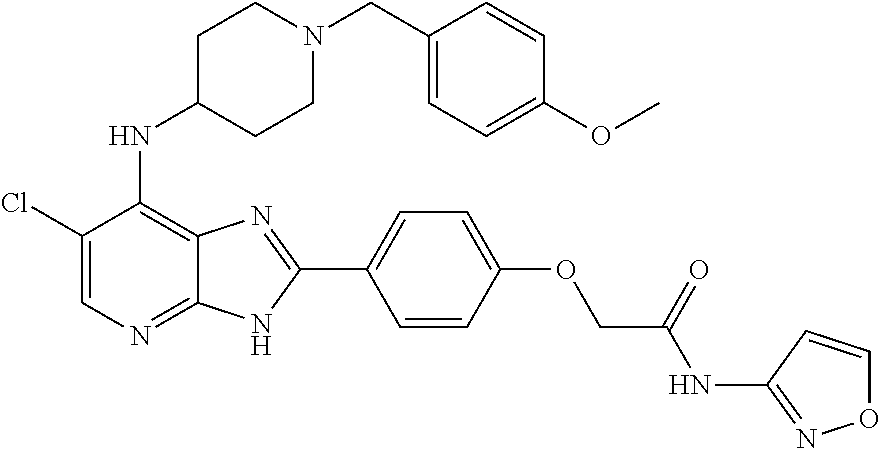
C1(Cl)=CN=C2C(=C1NC1CCN(CC3=CC=C(OC)C=C3)CC1)N=C(C1=CC=C(OCC(NC3=NOC=C3)=O)C=C1)N2
